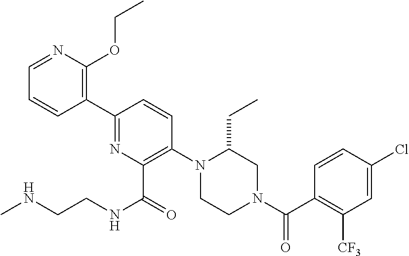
C1(C2=NC(C(=O)NCCNC)=C(N3CCN(C(C4=C([CF3])C=C(Cl)C=C4)=O)CC3CC)C=C2)=C(OCC)N=CC=C1
